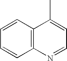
C1=CC2=C(C=C1)N=CC=C2C
